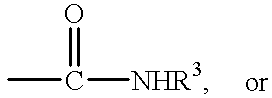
CC([NHR3])=O
